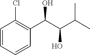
C1=CC=CC(C(C(C(C)C)O)O)=C1Cl
